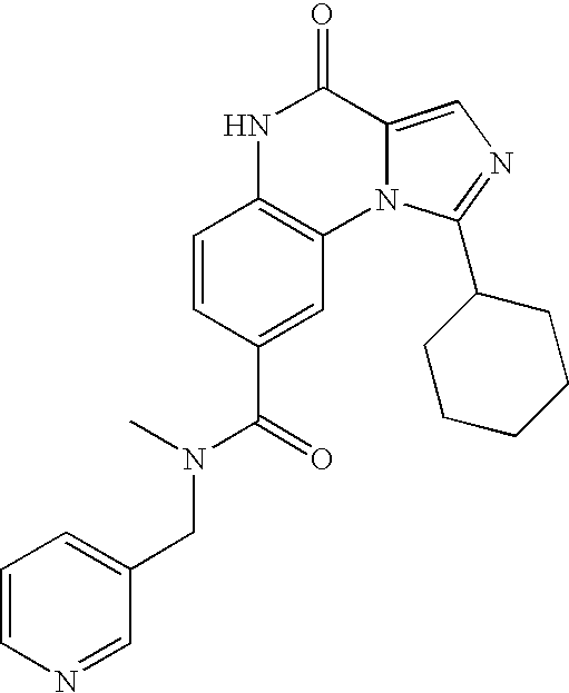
C1=CC(C(=O)N(C)CC2=CC=CN=C2)=CC2=C1NC(=O)C1=CN=C(C3CCCCC3)N21
